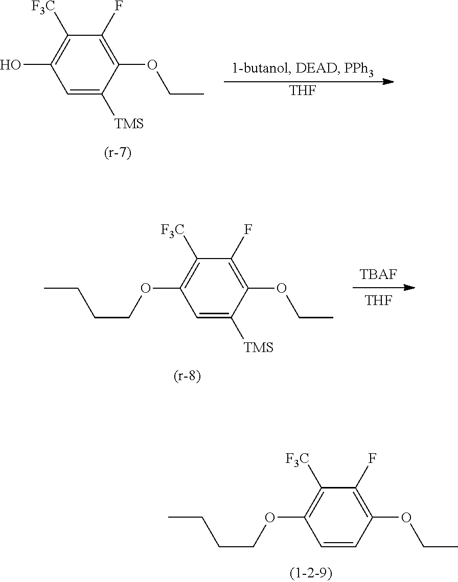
C1(OCC)=C(F)C([F3C])=C(OCCCC)C=C1.C1(OCC)=C(F)C([F3C])=C(O)C=C1[TMS].[THF].C1(OCC)=C(F)C([F3C])=C(OCCCC)C=C1[TMS].[TBAF].[THF]
